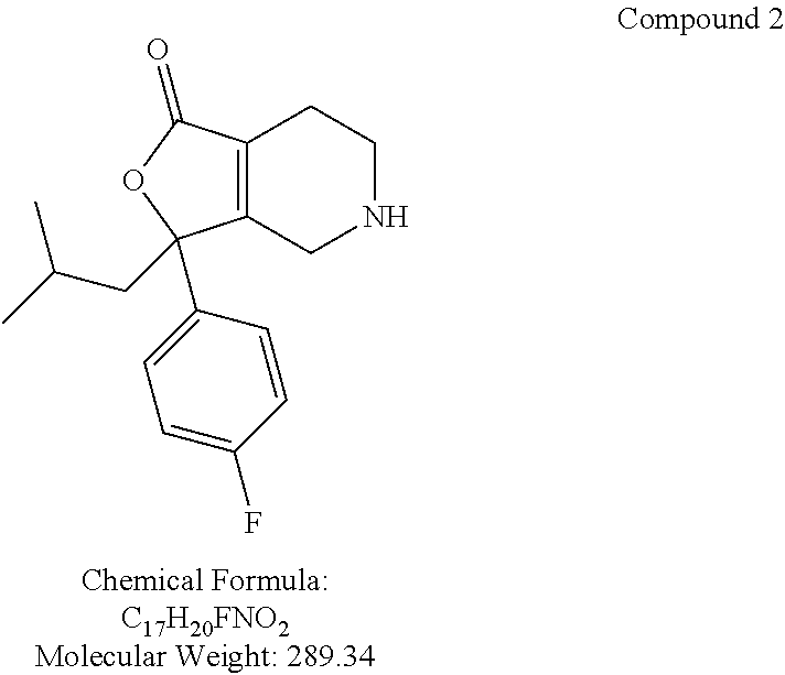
C12=C(CNCC1)C(CC(C)C)(C1=CC=C(F)C=C1)OC2=O
